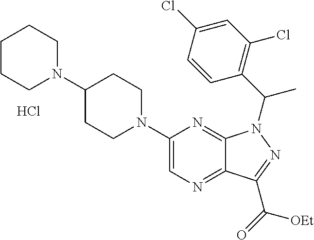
C1CCN(C2CCN(C3=CN=C4C(=N3)N(C(C3=C(Cl)C=C(Cl)C=C3)C)N=C4C(=O)[OEt])CC2)CC1.Cl
